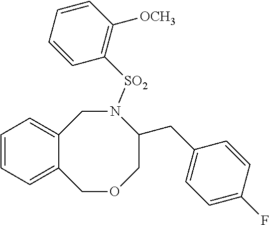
C12=CC=CC=C1COCC(CC1=CC=C(F)C=C1)N([SO2]C1=C([OCH3])C=CC=C1)C2
